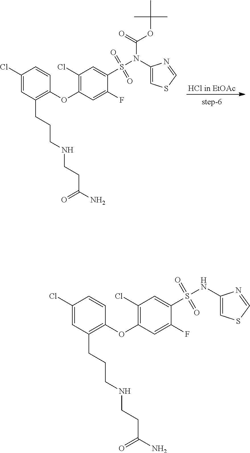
C1(Cl)=CC(CCCNCCC(N)=O)=C(OC2=C(Cl)C=C(S(N(C3=CSC=N3)C(=O)OC(C)(C)C)(=O)=O)C(F)=C2)C=C1.[HCl in EtOAc].C1(Cl)=CC(CCCNCCC(N)=O)=C(OC2=C(Cl)C=C(S(NC3=CSC=N3)(=O)=O)C(F)=C2)C=C1
